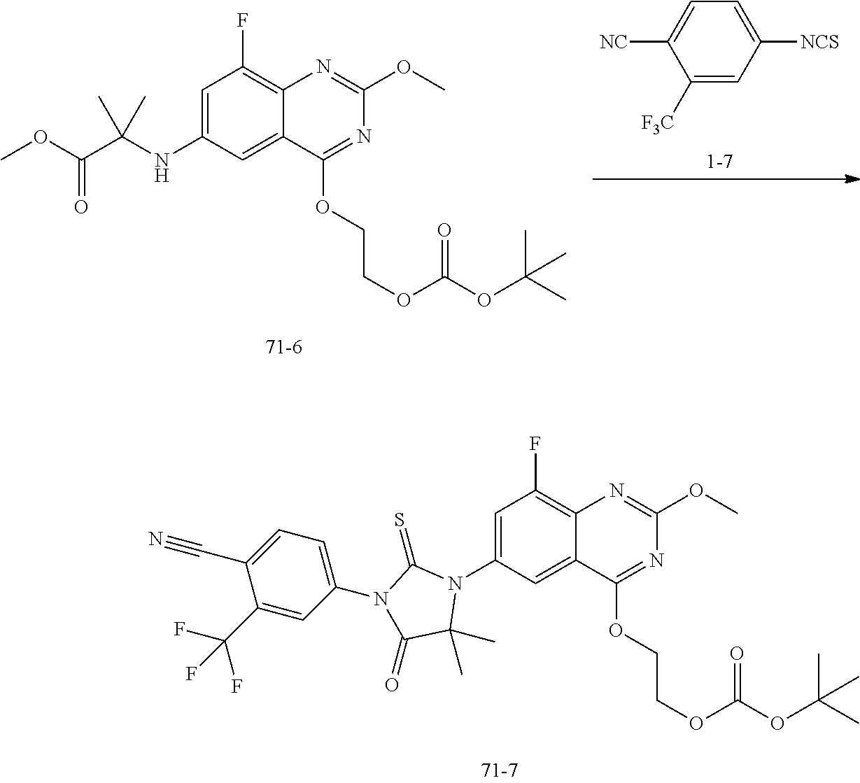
C1(N2C(=S)N(C3=CC=C(C#N)C(C(F)(F)F)=C3)C(=O)C2(C)C)=CC(F)=C2C(=C1)C(OCCOC(OC(C)(C)C)=O)=NC(OC)=N2.C1(NC(C(OC)=O)(C)C)=CC(F)=C2C(=C1)C(OCCOC(OC(C)(C)C)=O)=NC(OC)=N2.C1([F3C])=CC([NCS])=CC=C1[NC]
